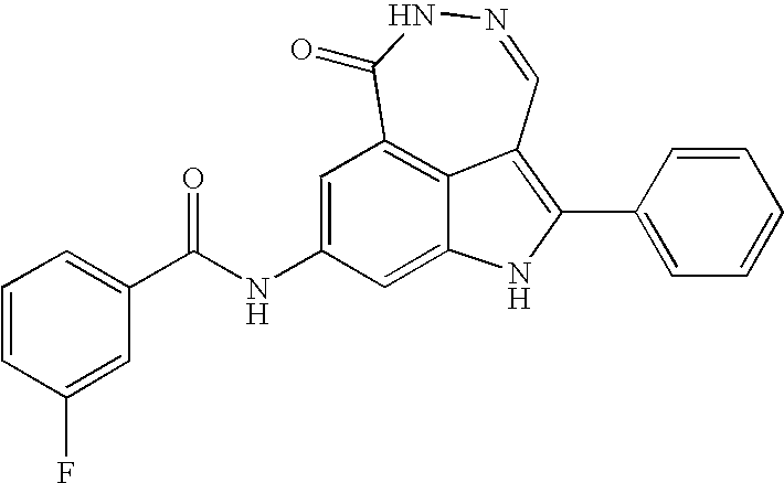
N1=CC2=C(C3=CC=CC=C3)NC3=CC(NC(C4=CC=CC(F)=C4)=O)=CC(=C23)C(=O)N1
